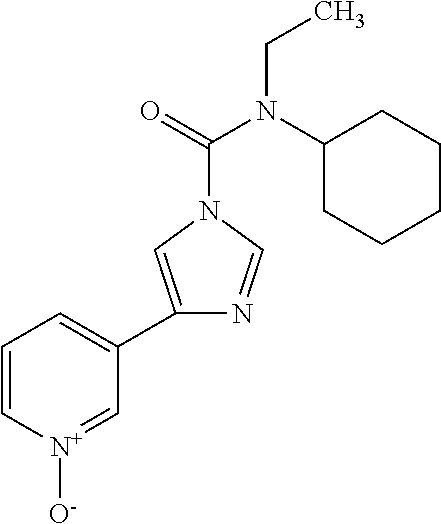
C1=C[N+]([O-])=CC(C2=CN(C(=O)N(C3CCCCC3)CC)C=N2)=C1
